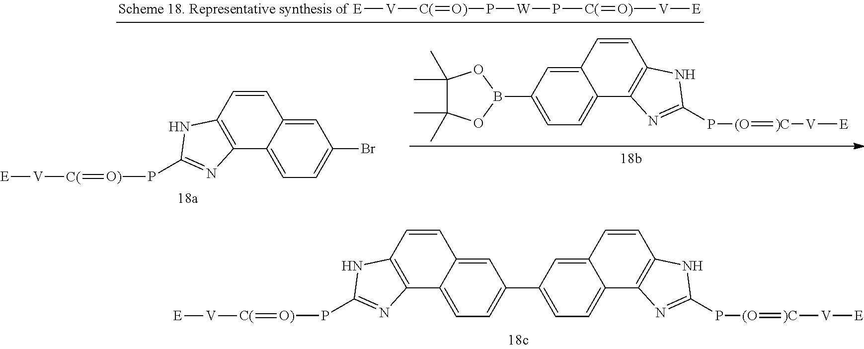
C1=C2C(=CC=C1C1=CC=C3C(=C1)C=CC1=C3N=C(P[(O]=[)C][V][E])N1)C1=C(C=C2)NC(P[O)]=[C(][V][E])=N1.C1=C2C(=CC=C1Br)C1=C(C=C2)NC(P[O)]=[C(][V][E])=N1.C1=C2C(=CC=C1B1OC(C)(C)C(C)(C)O1)C1=C(C=C2)NC(P[(O]=[)C][V][E])=N1.[E][V][C(]=[O)]P[W]P[C(]=[O)][V][E]
